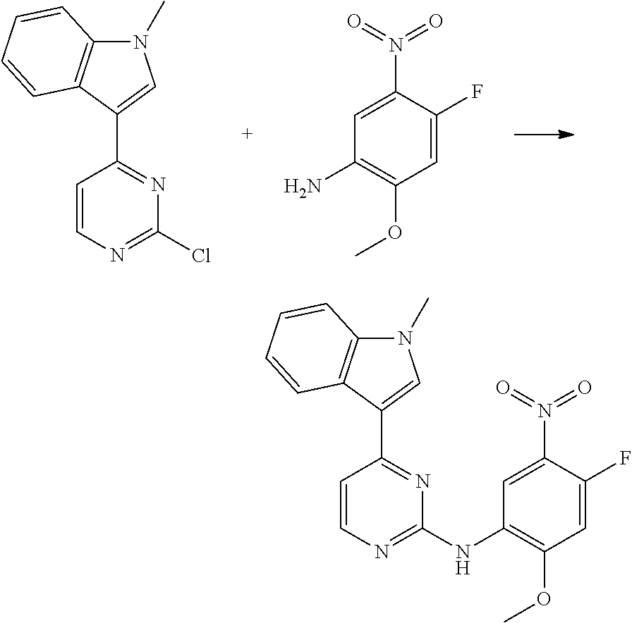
N1(C)C2=C(C(C3=NC(Cl)=NC=C3)=C1)C=CC=C2.C1=C(N(=O)=O)C(F)=CC(OC)=C1N.N1(C)C2=C(C(C3=NC(NC4=C(OC)C=C(F)C(N(=O)=O)=C4)=NC=C3)=C1)C=CC=C2
